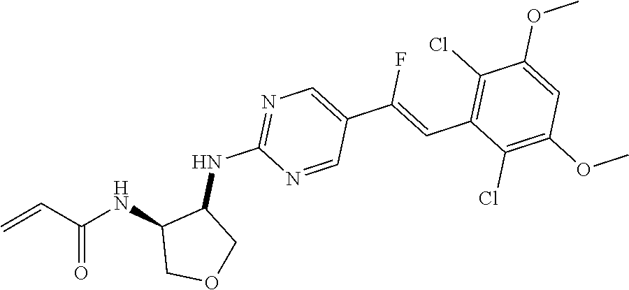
C=CC(NC1COCC1NC1=NC=C(C(=CC2=C(Cl)C(OC)=CC(OC)=C2Cl)F)C=N1)=O
